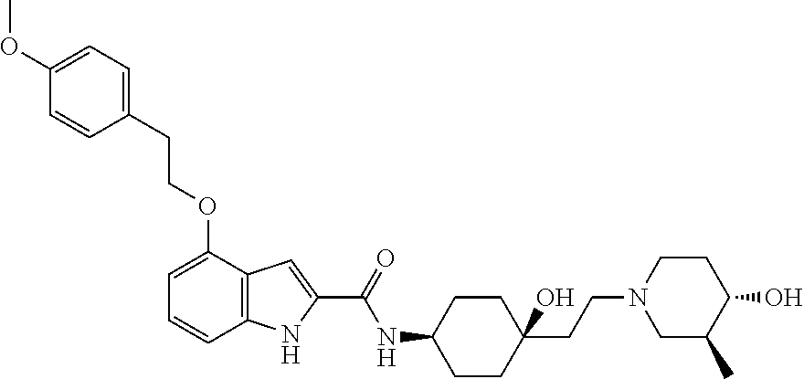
C12=C(C(OCCC3=CC=C(OC)C=C3)=CC=C1)C=C(C(=O)NC1CCC(CCN3CC(C)C(O)CC3)(O)CC1)N2
